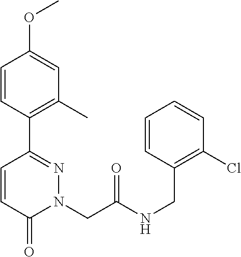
C1=CC(C2=NN(CC(NCC3=C(Cl)C=CC=C3)=O)C(=O)C=C2)=C(C)C=C1OC
